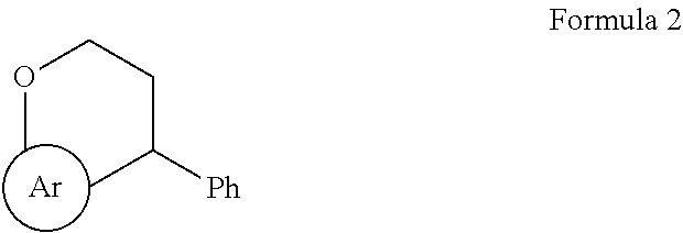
[Ar].O(C)CCC(C)[Ph]
